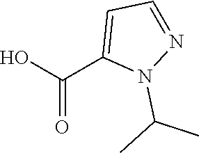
OC(C1=CC=NN1C(C)C)=O
